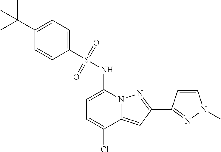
C1=C(NS(C2=CC=C(C(C)(C)C)C=C2)(=O)=O)N2C(=CC(C3=NN(C)C=C3)=N2)C(Cl)=C1
